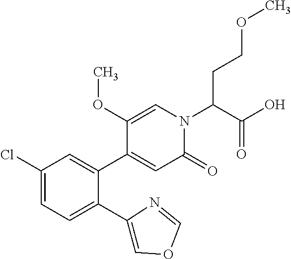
C1(Cl)=CC=C(C2=COC=N2)C(C2=CC(=O)N(C(C(=O)O)CCOC)C=C2OC)=C1
